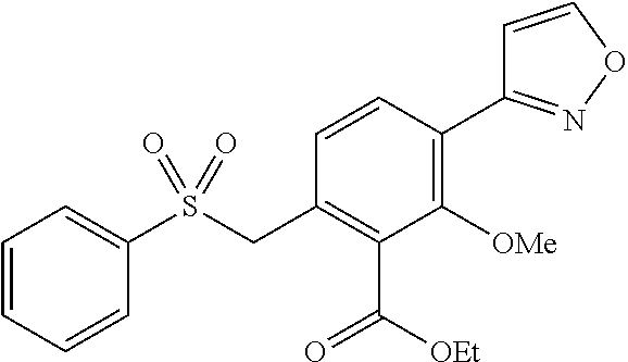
C1=CC=CC(S(CC2=C(C([OEt])=O)C([OMe])=C(C3=NOC=C3)C=C2)(=O)=O)=C1
